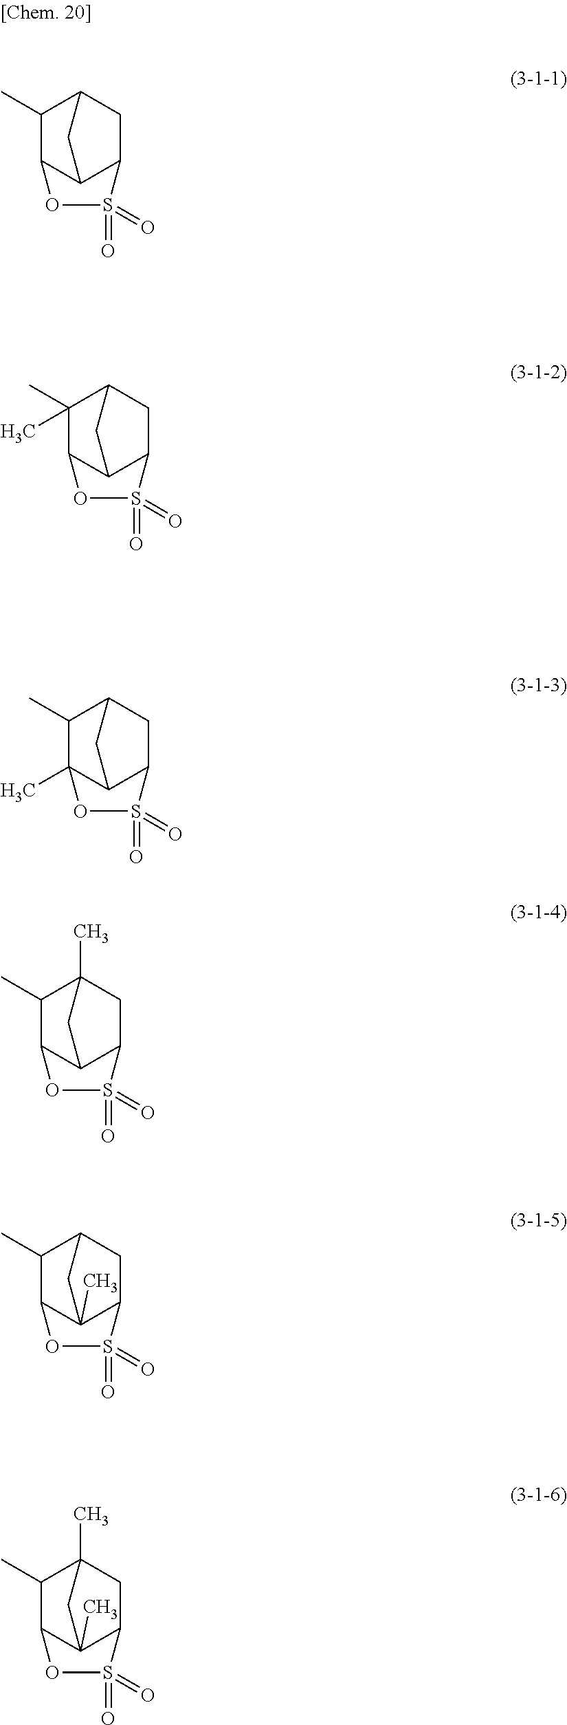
C12C3C(CC(C1C)C3)S(=O)(=O)O2.C12C3C(CC(C1(C)C)C3)S(=O)(=O)O2.C12(C)C3C(CC(C1C)C3)S(=O)(=O)O2.C12C3C(CC(C)(C1C)C3)S(=O)(=O)O2.C12C3(C)C(CC(C1C)C3)S(=O)(=O)O2.C12C3(C)C(CC(C)(C1C)C3)S(=O)(=O)O2
